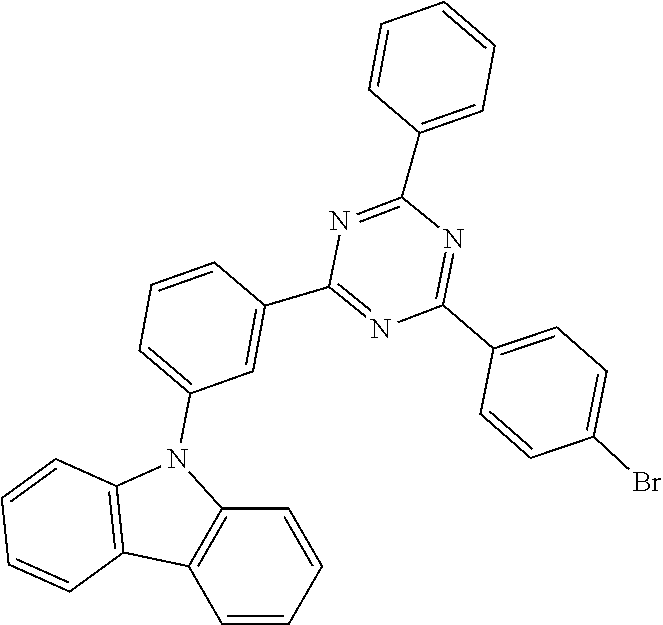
C1(C2=NC(C3=CC=CC=C3)=NC(C3=CC(N4C5=C(C6=C4C=CC=C6)C=CC=C5)=CC=C3)=N2)=CC=C(Br)C=C1
